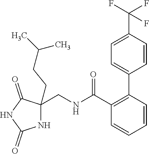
C1=C(C(F)(F)F)C=CC(C2=C(C(NCC3(CCC(C)C)NC(=O)NC3=O)=O)C=CC=C2)=C1
